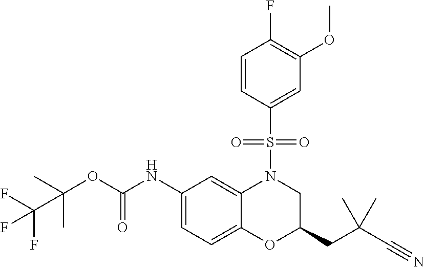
C(OC(NC1=CC=C2C(=C1)N(S(=O)(=O)C1=CC(OC)=C(F)C=C1)CC(CC(C)(C)C#N)O2)=O)(C(F)(F)F)(C)C
